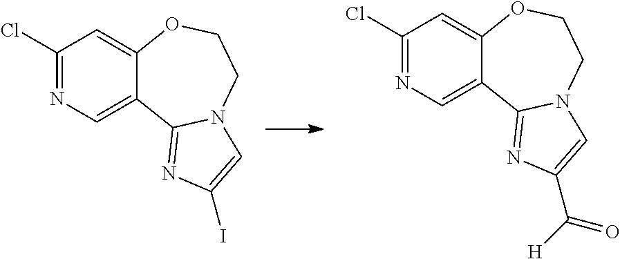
C1(Cl)=NC=C2C(=C1)OCCN1C2=NC(I)=C1.C1(Cl)=NC=C2C(=C1)OCCN1C2=NC(C([H])=O)=C1
